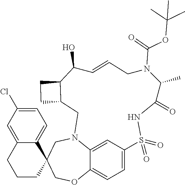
C1=C2C3=CC=C1S(=O)(=O)NC(=O)C(C)N(C(=O)OC(C)(C)C)CC=CC(O)C1CCC1CN2CC1(CO3)C2=CC=C(Cl)C=C2CCC1
